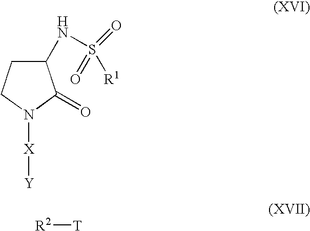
N1([X][Y])C(=O)C(NS(=O)([R1])=O)CC1.[R2][T]
